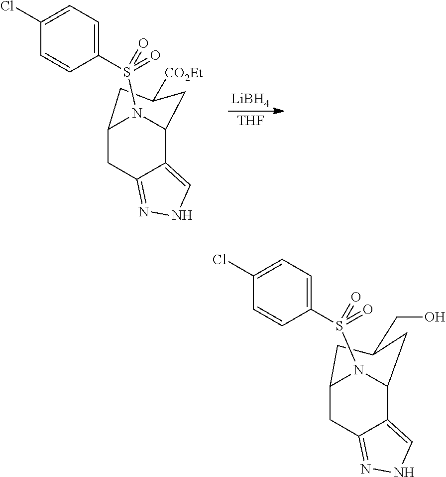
C12CC3=NNC=C3C(N1S(C1=CC=C(Cl)C=C1)(=O)=O)CC(CO)C2.C12CC3=NNC=C3C(N1S(C1=CC=C(Cl)C=C1)(=O)=O)CC([CO2Et])C2.[LiBH4].[THF]
